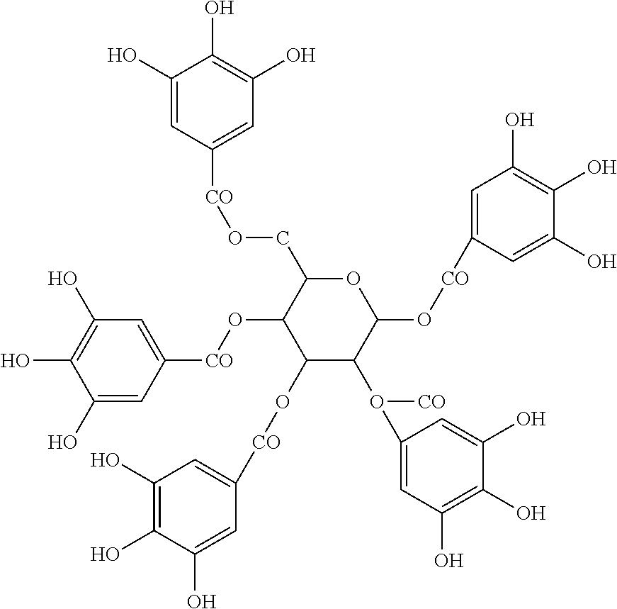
C1(O)=CC([CO]OCC2C(O[CO]C3=CC(O)=C(O)C(O)=C3)C(O[CO]C3=CC(O)=C(O)C(O)=C3)C(O(C3=CC(O)=C(O)C(O)=C3)[CO])C(O[CO]C3=CC(O)=C(O)C(O)=C3)O2)=CC(O)=C1O
